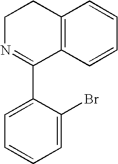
C12=C(C=CC=C1)C(C1=CC=CC=C1Br)=NCC2
